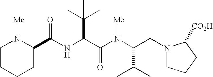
N(C(C(N(C(CN1CCCC1[CO2H])C(C)C)[Me])=O)C(C)(C)C)C(C1N([Me])CCCC1)=O
